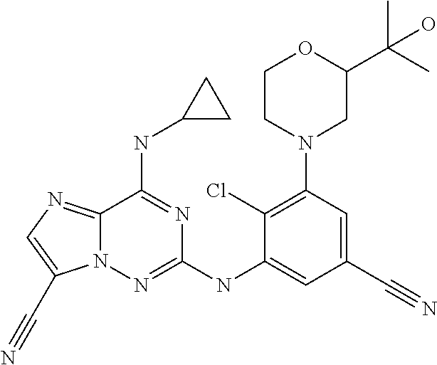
C1(Cl)=C(N2CC(C(C)(C)O)OCC2)C=C(C#N)C=C1NC1=NN2C(=NC=C2C#N)C(NC2CC2)=N1
